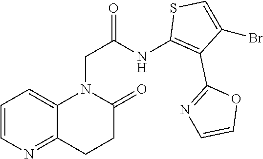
C12=CC=CN=C1CCC(=O)N2CC(NC1=C(C2=NC=CO2)C(Br)=CS1)=O
